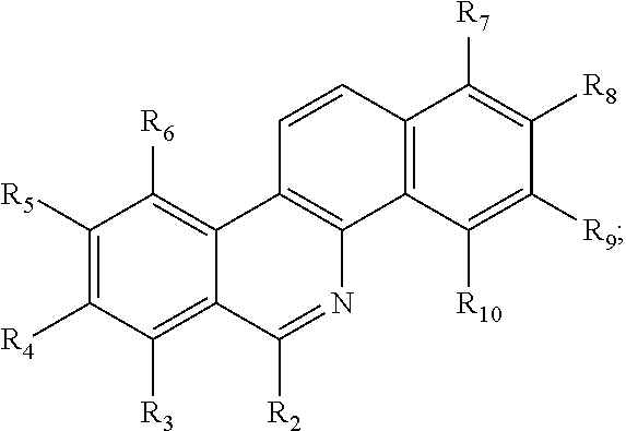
C1([R5])=C([R4])C([R3])=C2C(=C1[R6])C1=C(C3=C(C=C1)C([R7])=C([R8])C([R9])=C3[R10])N=C2[R2]
